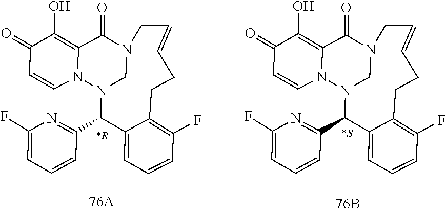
C1N2C(C3=NC(F)=CC=C3)C3=CC=CC(F)=C3CCC=CCN1C(=O)C1=C(O)C(=O)C=CN21.C1N2C(C3=NC(F)=CC=C3)C3=CC=CC(F)=C3CCC=CCN1C(=O)C1=C(O)C(=O)C=CN21
